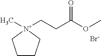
C1CC[N+](CCC(OC)=O)(C)C1.[Br-]
